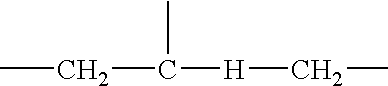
C(C([H]CC)C)C
